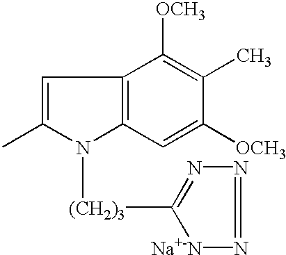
C1=C(C)N([(CH2)3]C2=NN=N[Na+-N]2)C2=C1C([OCH3])=C(C)C([OCH3])=C2
